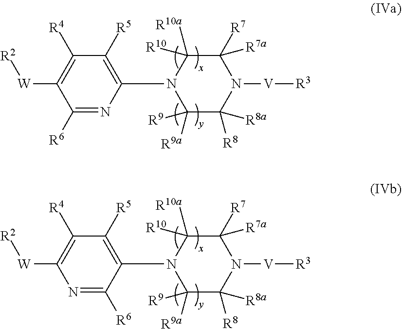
C1([R6])=NC(N2C([R9a])([R9])C([R8])([R8a])N([V][R3])C([R7])([R7a])C2([R10a])[R10])=C([R5])C([R4])=C1[W][R2].N1=C([R6])C(N2C([R9a])([R9])C([R8])([R8a])N([V][R3])C([R7])([R7a])C2([R10a])[R10])=C([R5])C([R4])=C1[W][R2]
